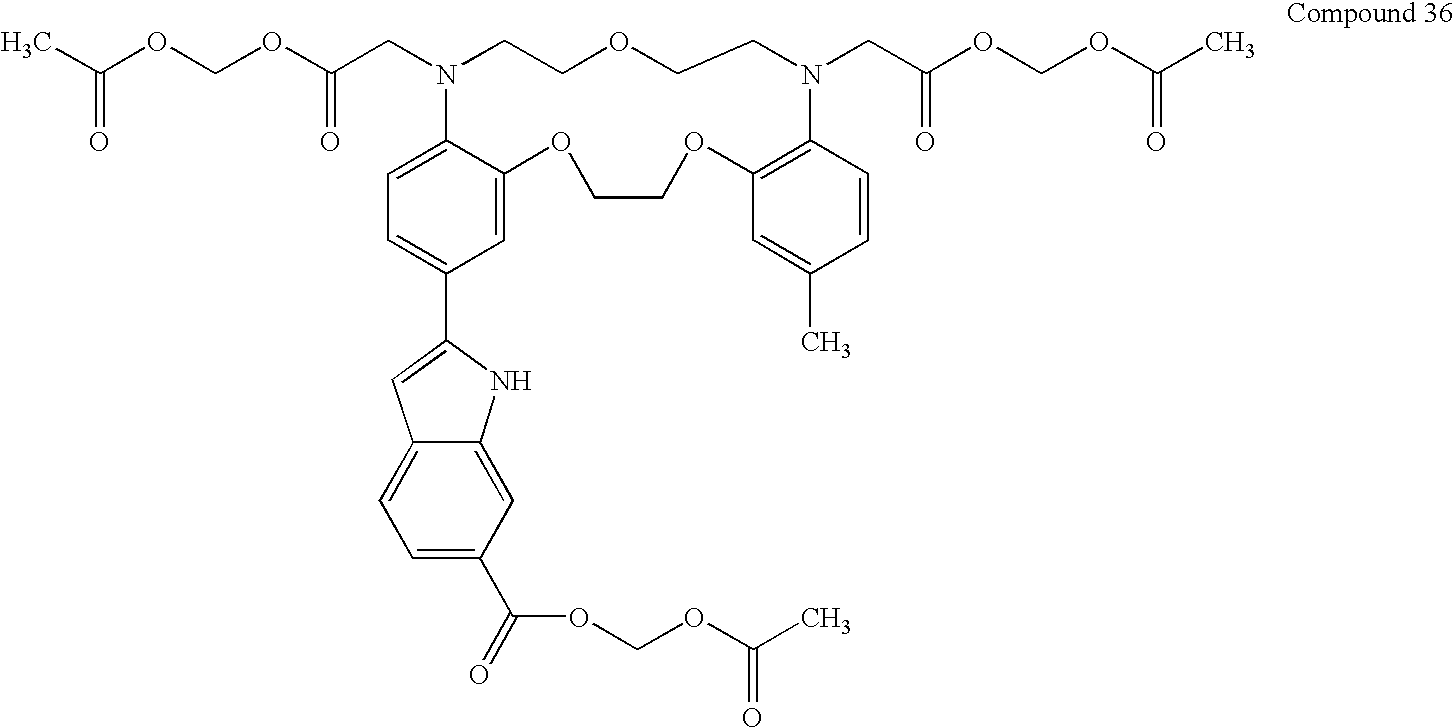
C1=C(C2=CC3=CC=C(C(=O)OCOC(C)=O)C=C3N2)C=C2C(=C1)N(CC(OCOC(C)=O)=O)CCOCCN(CC(OCOC(C)=O)=O)C1=C(OCCO2)C=C(C)C=C1
